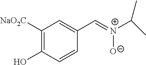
C1([NaO2C])=C(O)C=CC(C=[N+](C(C)C)[O-])=C1
